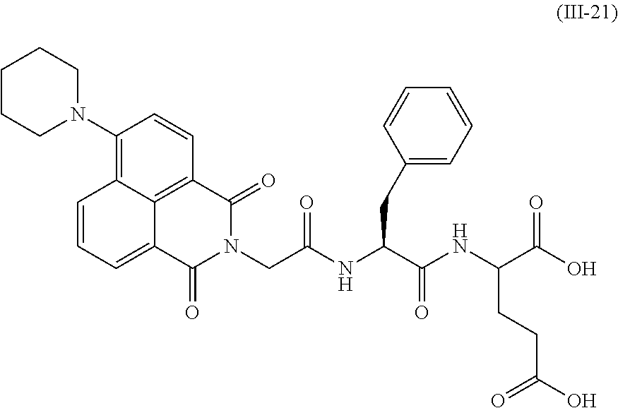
C1(N2CCCCC2)=C2C3=C(C=C1)C(=O)N(CC(NC(C(NC(C(O)=O)CCC(O)=O)=O)CC1=CC=CC=C1)=O)C(=O)C3=CC=C2
